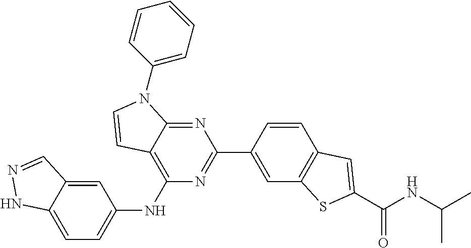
C1(NC2=CC=C3C(=C2)C=NN3)=C2C(=NC(C3=CC4=C(C=C3)C=C(C(NC(C)C)=O)S4)=N1)N(C1=CC=CC=C1)C=C2
